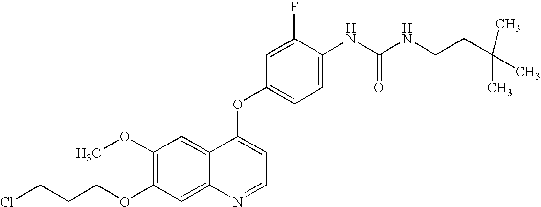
C1(OC)=C(OCCCCl)C=C2C(=C1)C(OC1=CC=C(NC(NCCC(C)(C)C)=O)C(F)=C1)=CC=N2
